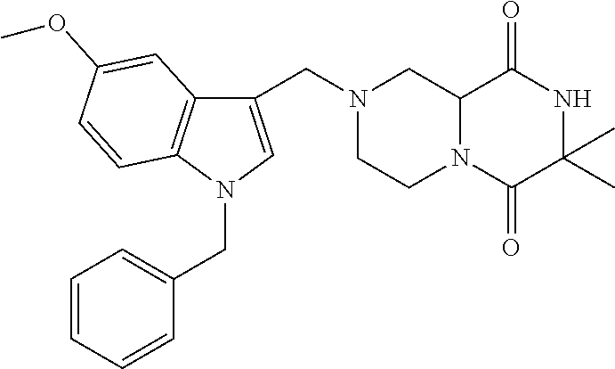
C12N(C(=O)C(C)(C)NC1=O)CCN(CC1=CN(CC3=CC=CC=C3)C3=C1C=C(OC)C=C3)C2
